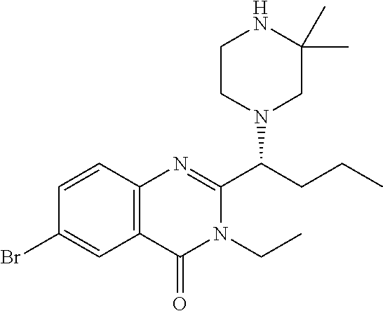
C1=CC2=C(C=C1Br)C(=O)N(CC)C(C(CCC)N1CC(C)(C)NCC1)=N2
